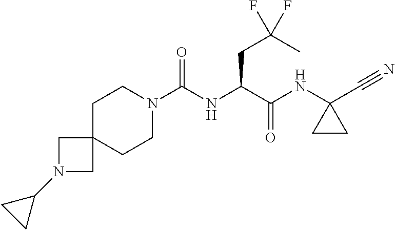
N1(C(NC(C(NC2(C#N)CC2)=O)CC(C)(F)F)=O)CCC2(CC1)CN(C1CC1)C2
